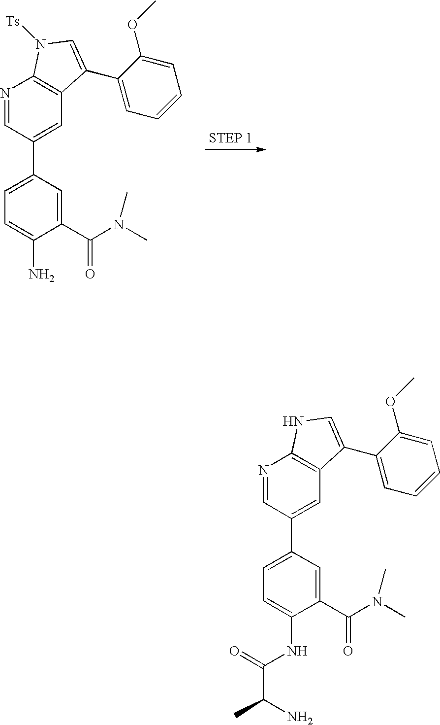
N1=CC(C2=CC=C(N)C(C(N(C)C)=O)=C2)=CC2=C1N([Ts])C=C2C1=CC=CC=C1OC.N1=CC(C2=CC=C(NC(=O)C(N)C)C(C(N(C)C)=O)=C2)=CC2=C1NC=C2C1=CC=CC=C1OC
